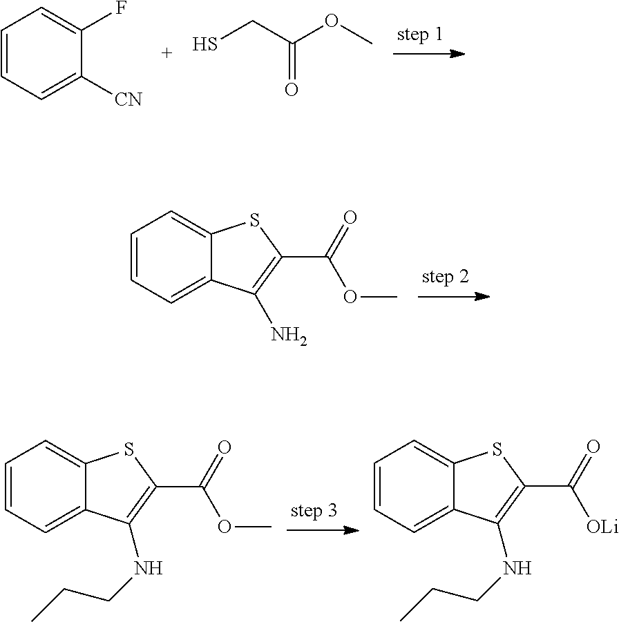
C1=CC=C([CN])C(F)=C1.C(S)C(OC)=O.C1=CC=C2C(=C1)SC(C(OC)=O)=C2N.C1=CC=C2C(=C1)SC(C(OC)=O)=C2NCCC.C1=CC=C2C(=C1)SC(C([OLi])=O)=C2NCCC
